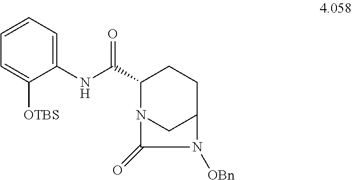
C1(NC(C2N3CC(CC2)N([OBn])C3=O)=O)=CC=CC=C1[OTBS]
